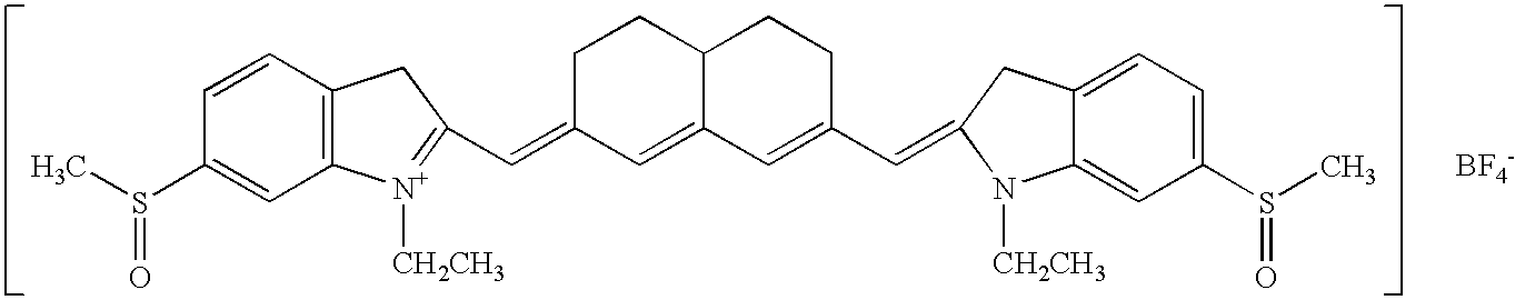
C12=C(C=CC(S(C)=O)=C1)CC(C=C1C=C3C(CC1)CCC(C=C1N([CH2CH3])C4=CC(S(=O)C)=CC=C4C1)=C3)=[N+]2[CH2CH3].[BF4-]
